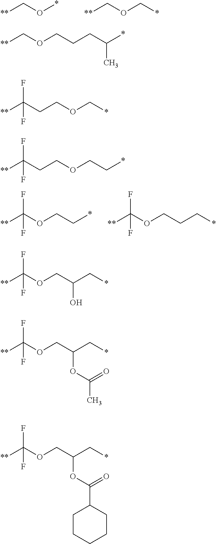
[**]CO*.[**]COC*.[**]C(OCC*)(F)F.[**]C(OCCC*)(F)F.[**]COCCCC(*)C.[**]C(CCOC*)(F)F.[**]C(CCOCC*)(F)F.[**]C(OCC(C*)O)(F)F.[**]C(OCC(C*)OC(C)=O)(F)F.[**]C(OCC(C*)OC(C1CCCCC1)=O)(F)F
